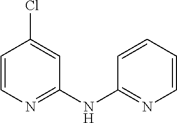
C1=C(Cl)C=CN=C1NC1=NC=CC=C1
